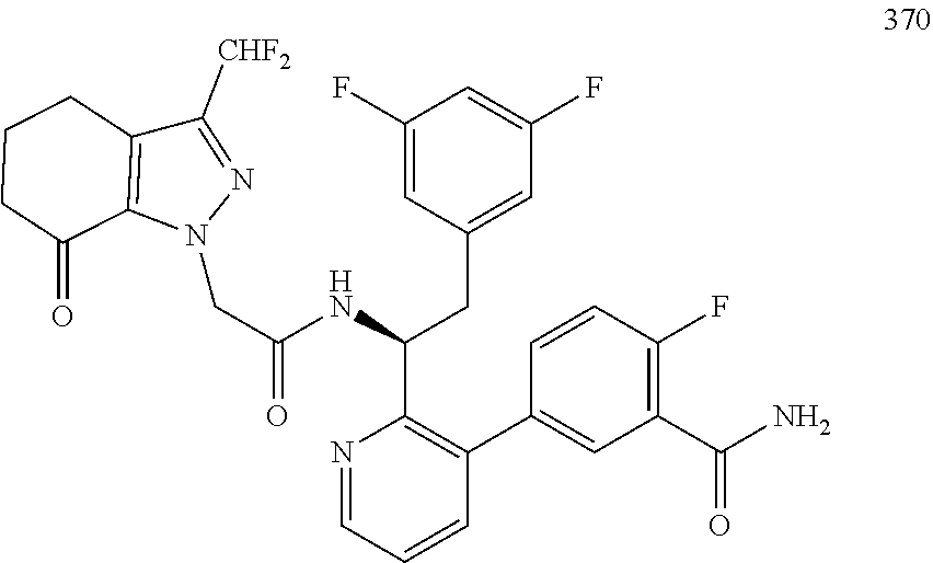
C(C(NC(CC1=CC(F)=CC(F)=C1)C1=C(C2=CC(C(=O)N)=C(F)C=C2)C=CC=N1)=O)N1N=C([CHF2])C2=C1C(=O)CCC2
